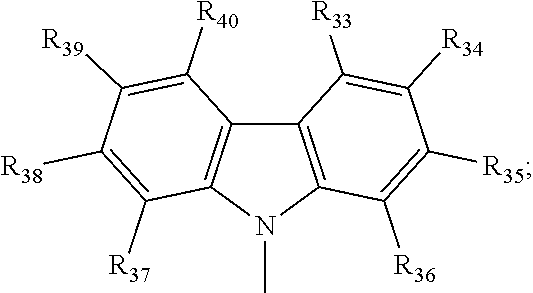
C12=C(N(C)C3=C1C([R40])=C([R39])C([R38])=C3[R37])C([R36])=C([R35])C([R34])=C2[R33]
